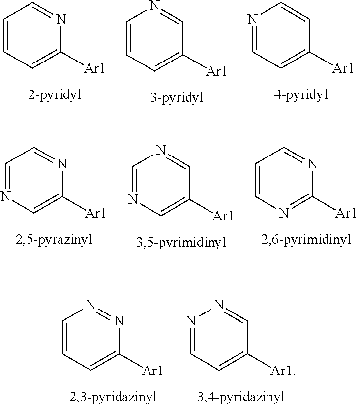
C1=CC=C([Ar1])N=C1.C1=CC=C([Ar1])C=N1.N1=CC=C([Ar1])C=C1.C1=NC=C([Ar1])N=C1.C1=NC=C([Ar1])C=N1.C1=CN=C([Ar1])N=C1.C1=CC=C([Ar1])N=N1.N1=CC=C([Ar1])C=N1
